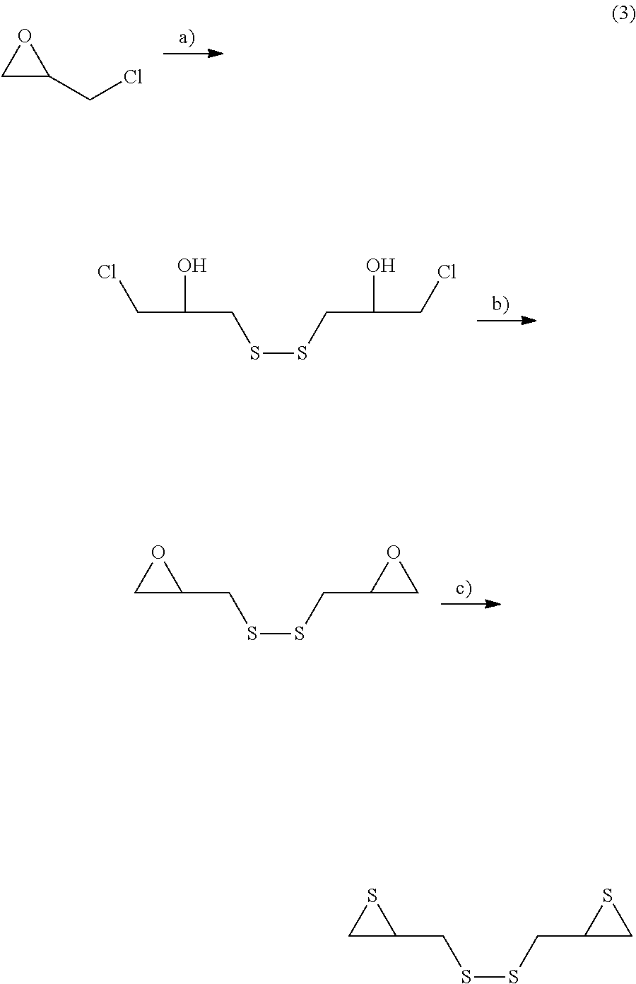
C1C(CCl)O1.ClCC(O)CSSCC(CCl)O.C1(CSSCC2CO2)OC1.C1(CSSCC2CS2)SC1
